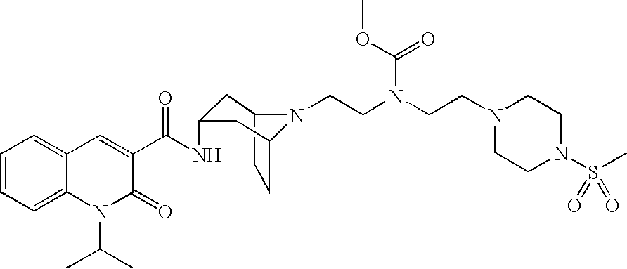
C12CCC(CC(NC(C3=CC4=CC=CC=C4N(C(C)C)C3=O)=O)C1)N2CCN(CCN1CCN(S(C)(=O)=O)CC1)C(=O)OC
